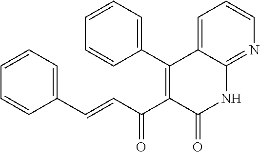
C1(C2=C(C(C=CC3=CC=CC=C3)=O)C(=O)NC3=NC=CC=C23)=CC=CC=C1
